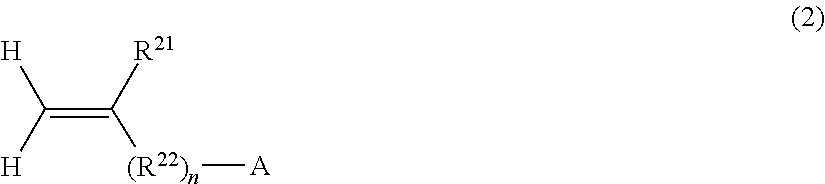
[(R22)n]([A])C(=C([H])[H])[R21]
